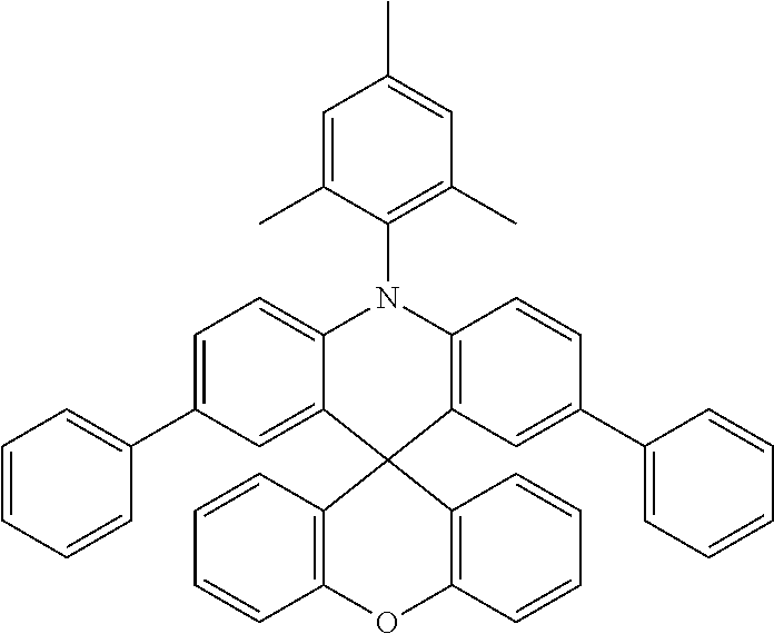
C1=C2C(=CC(C3=CC=CC=C3)=C1)C1(C3=C(N2C2=C(C)C=C(C)C=C2C)C=CC(C2=CC=CC=C2)=C3)C2=C(OC3=C1C=CC=C3)C=CC=C2
